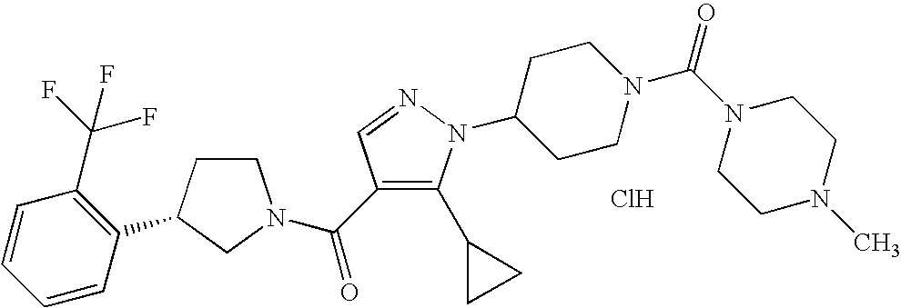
C1CC(C2=C(C(F)(F)F)C=CC=C2)CN1C(=O)C1=C(C2CC2)N(C2CCN(C(N3CCN(C)CC3)=O)CC2)N=C1.Cl
